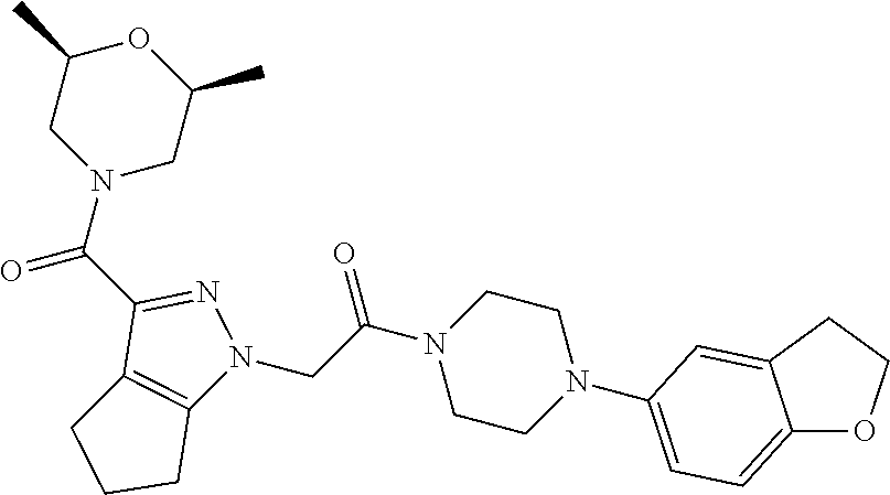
C1(C(N2CC(C)OC(C)C2)=O)=NN(CC(N2CCN(C3=CC=C4OCCC4=C3)CC2)=O)C2=C1CCC2
